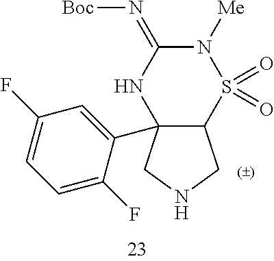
C12C(C3=CC(F)=CC=C3F)(CNC1)NC(=N[Boc])N([Me])S2(=O)=O
